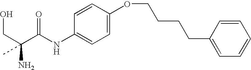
C(C(C(NC1=CC=C(OCCCCC2=CC=CC=C2)C=C1)=O)(N)C)O
